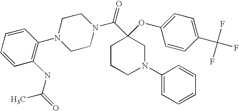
C1=CC=CC(N2CCN(C(=O)C3(OC4=CC=C(C(F)(F)F)C=C4)CCCN(C4=CC=CC=C4)C3)CC2)=C1NC(C)=O
